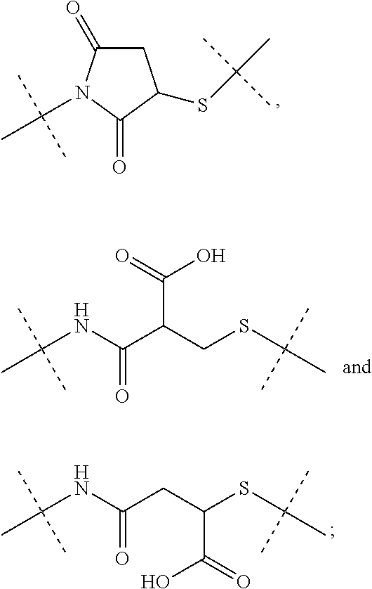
O=C1C(SC(C)(C)C)CC(=O)N1C(C)(C)C.C(NC(C(CSC(C)(C)C)C(=O)O)=O)(C)(C)C.C(NC(CC(SC(C)(C)C)C(=O)O)=O)(C)(C)C
